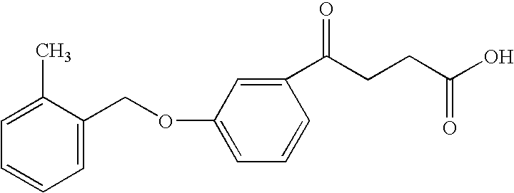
C1=C(COC2=CC=CC(C(CCC(=O)O)=O)=C2)C(C)=CC=C1
